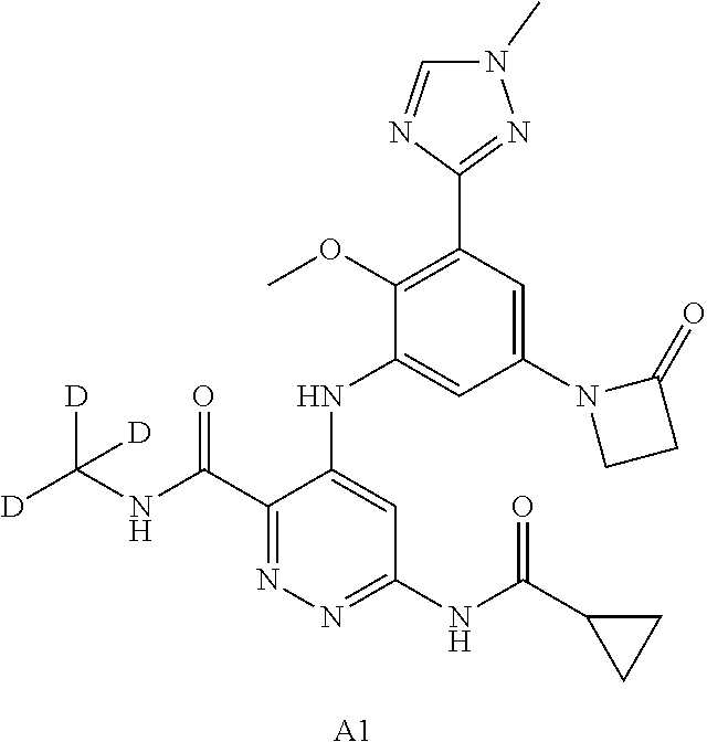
C1(C(NC([D])([D])[D])=O)=NN=C(NC(C2CC2)=O)C=C1NC1=CC(N2CCC2=O)=CC(C2=NN(C)C=N2)=C1OC.[A1]
